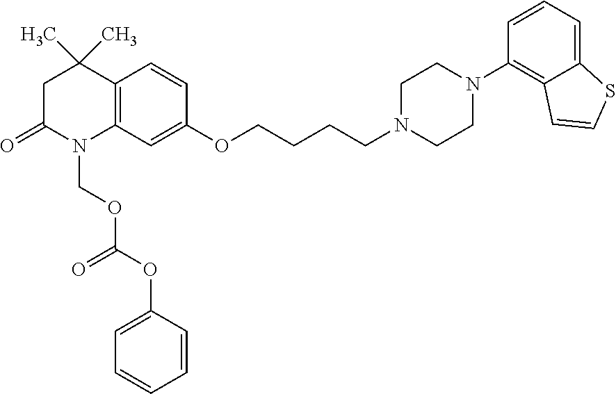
C12=C(C(C)(C)CC(=O)N1COC(=O)OC1=CC=CC=C1)C=CC(OCCCCN1CCN(C3=C4C(=CC=C3)SC=C4)CC1)=C2
